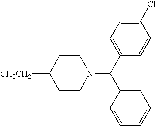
[CH2CH2]C1CCN(C(C2=CC=C(Cl)C=C2)C2=CC=CC=C2)CC1
